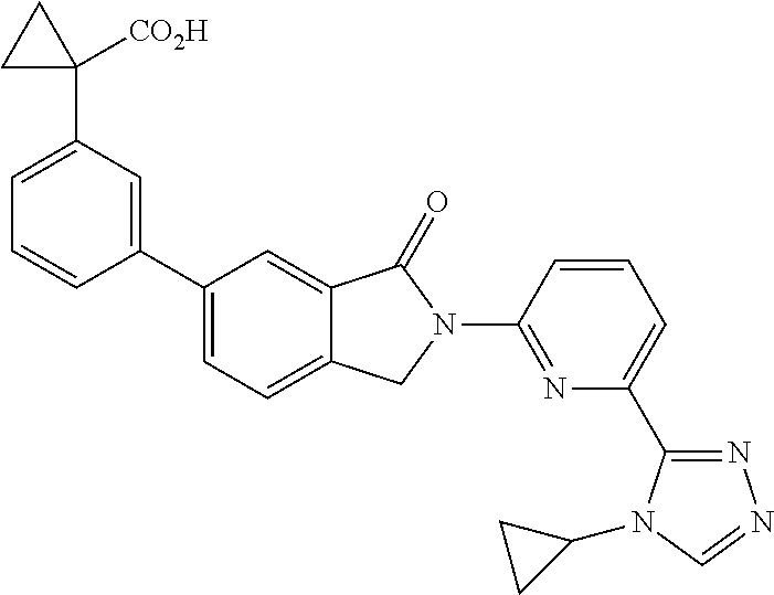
C1=C(C2([CO2H])CC2)C=C(C2=CC=C3C(=C2)C(=O)N(C2=NC(C4=NN=CN4C4CC4)=CC=C2)C3)C=C1
